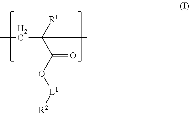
C(C(O[L1][R2])=O)([R1])(C)CC
